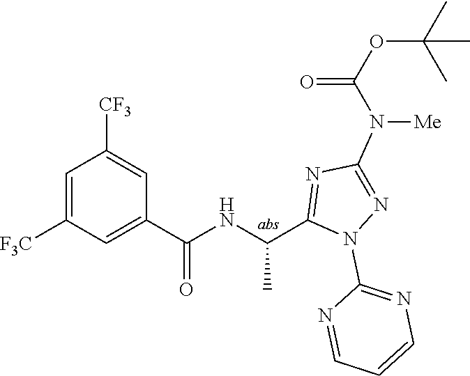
C1=C([F3C])C=C(C(=O)NC(C)C2=NC(N([Me])C(OC(C)(C)C)=O)=NN2C2=NC=CC=N2)C=C1[CF3]
